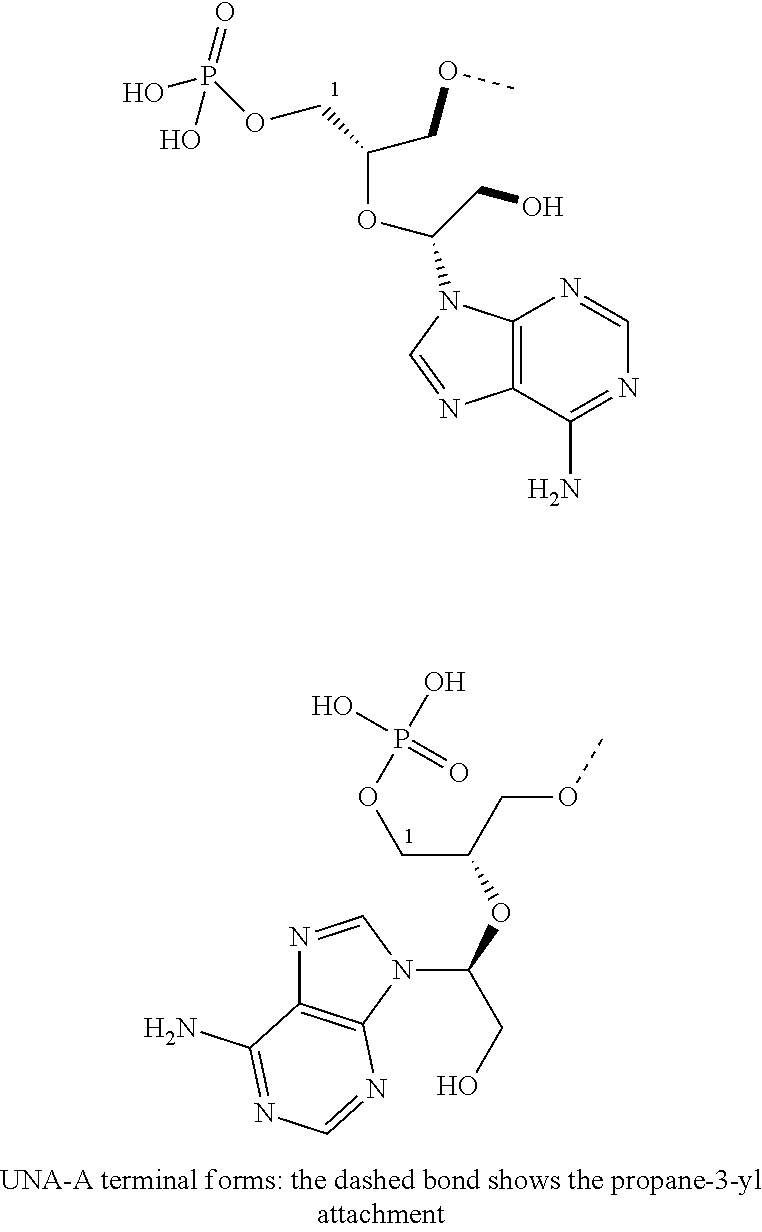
C12=C(N(C(OC(COC)COP(=O)(O)O)CO)C=N1)N=CN=C2N.N1=CN(C(CO)OC(COP(O)(O)=O)COC)C2=C1C(N)=NC=N2
